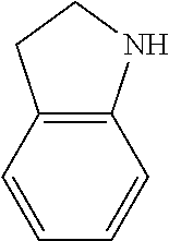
C12=C(NCC1)C=CC=C2
